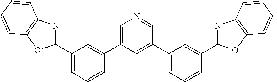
C1(C2=CC=CC(C3=CN=CC(C4=CC=CC(C5NC6=C(O5)C=CC=C6)=C4)=C3)=C2)NC2=C(O1)C=CC=C2
